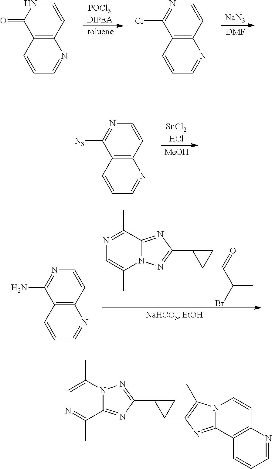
[NaN3].[DMF].C12=C(C=CNC1=O)N=CC=C2.C12=C(C=CN=C1Cl)N=CC=C2.[MeOH].C12=C(C=CN=C1[N3])N=CC=C2.C1(C2C(C(=O)C(C)Br)C2)=NN2C(=N1)C(C)=NC=C2C.C12=C(C=CN=C1N)N=CC=C2.C1(C2C(C3=C(C)N4C(=N3)C3=C(C=C4)N=CC=C3)C2)=NN2C(=N1)C(C)=NC=C2C
